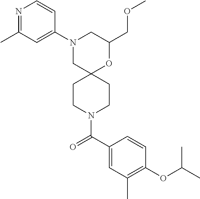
C1(COC)OC2(CN(C3=CC(C)=NC=C3)C1)CCN(C(C1=CC(C)=C(OC(C)C)C=C1)=O)CC2
